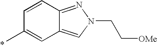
C1=CC2=NN(CC[OMe])C=C2C=C1C
